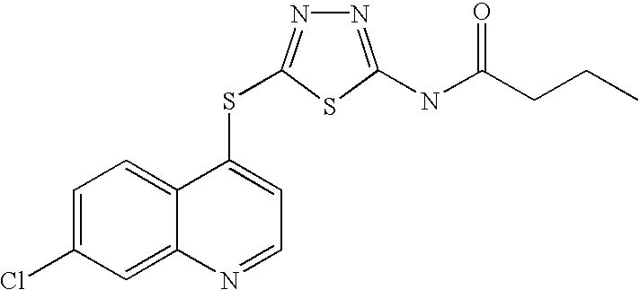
C1=C(Cl)C=C2C(=C1)C(SC1=NN=C(NC(=O)CCC)S1)=CC=N2
